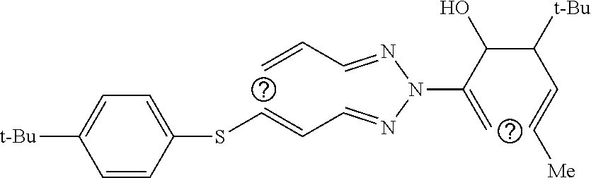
C1=CC(SC=CC=NN(N=CC=C)C(=C)C(C(C=C[Me])[t-Bu])O)=CC=C1[t-Bu]
